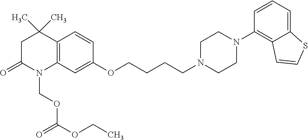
C12=C(C=C(OCCCCN3CCN(C4=C5C(=CC=C4)SC=C5)CC3)C=C1)N(COC(OCC)=O)C(=O)CC2(C)C
